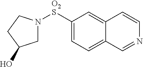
C1([O2S]N2CC(O)CC2)=CC=C2C(=C1)C=CN=C2
